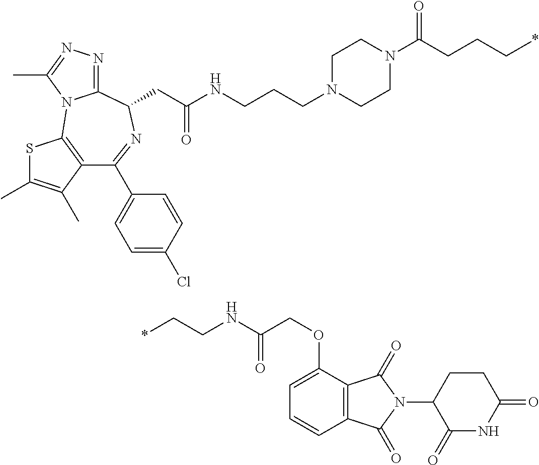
C(CC*)C(N1CCN(CCCNC(CC2N=C(C3=CC=C(Cl)C=C3)C3=C(N4C2=NN=C4C)SC(C)=C3C)=O)CC1)=O.C(CNC(=O)COC1=CC=CC2=C1C(=O)N(C1C(=O)NC(=O)CC1)C2=O)*
